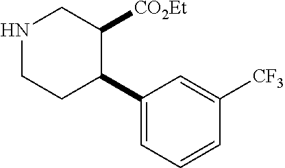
C1(C2C([CO2Et])CNCC2)=CC=CC([CF3])=C1
